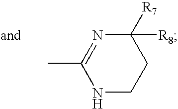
CC1=NC([R7])([R8])CCN1
